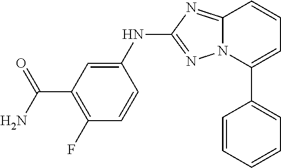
N12C(=NC(NC3=CC(C(=O)N)=C(F)C=C3)=N1)C=CC=C2C1=CC=CC=C1
